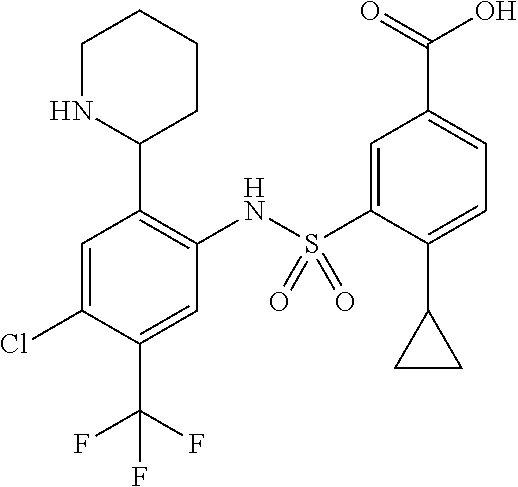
C1=C(Cl)C(C(F)(F)F)=CC(NS(C2=CC(C(=O)O)=CC=C2C2CC2)(=O)=O)=C1C1CCCCN1
